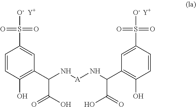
[A](NC(C1=C(O)C=CC(S(=O)(=O)[O-])=C1)C(=O)O)NC(C1=C(O)C=CC(S(=O)(=O)[O-])=C1)C(=O)O.[Y].[Y]
